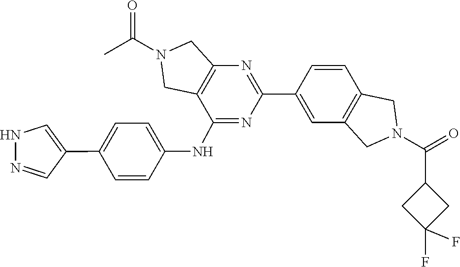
O=C(N1CC2=C(C=CC(C3=NC4=C(C(NC5=CC=C(C6=CNN=C6)C=C5)=N3)CN(C(C)=O)C4)=C2)C1)C1CC(F)(F)C1
